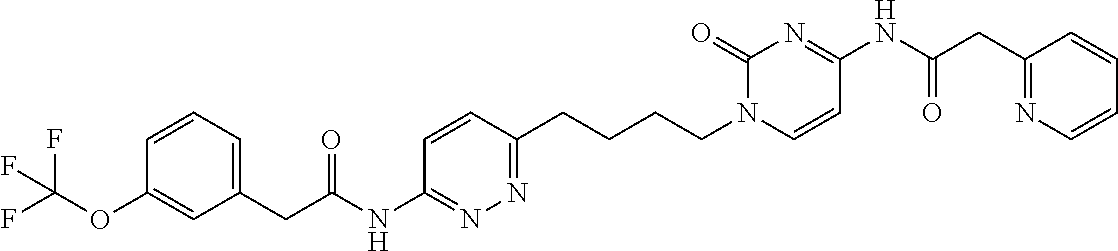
C1=CC=C(CC(=O)NC2=NN=C(CCCCN3C=CC(NC(CC4=NC=CC=C4)=O)=NC3=O)C=C2)C=C1OC(F)(F)F
